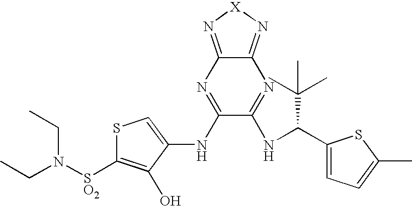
S1C([SO2]N(CC)CC)=C(O)C(NC2=NC3=N[X]N=C3N=C2NC(C2=CC=C(C)S2)C(C)(C)C)=C1
